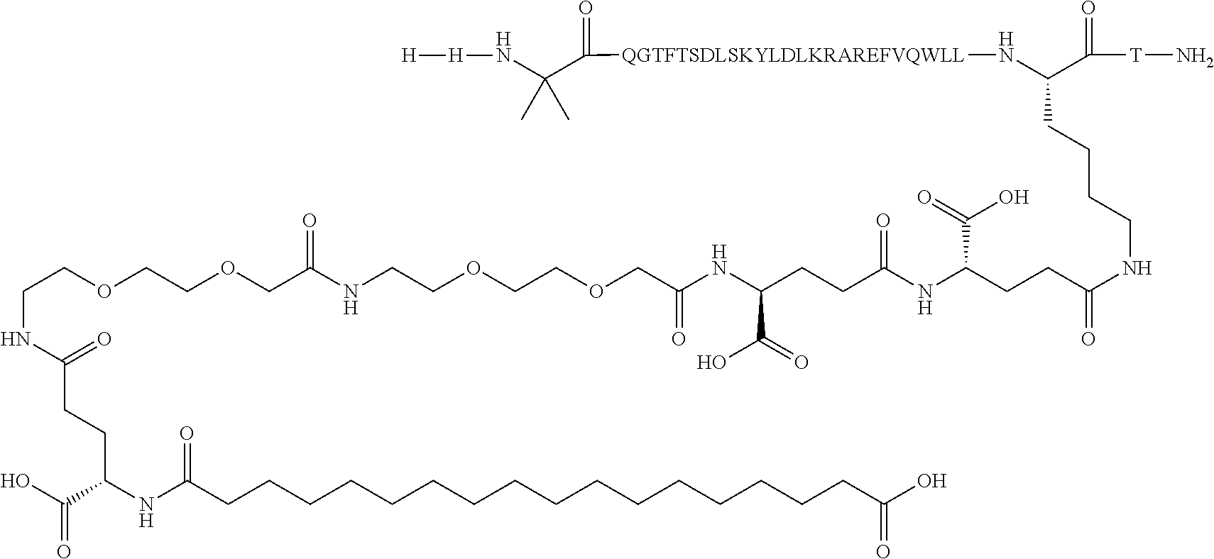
C(CCCCNC(CCC(NC(CCC(NC(COCCOCCNC(COCCOCCNC(=O)CCC(NC(CCCCCCCCCCCCCCCCC(O)=O)=O)C(O)=O)=O)=O)C(=O)O)=O)C(=O)O)=O)(N[QGTFTSDLSKYLDLKRAREFVQWLL]C(=O)C(N[H][H])(C)C)C(=O)[T]N
